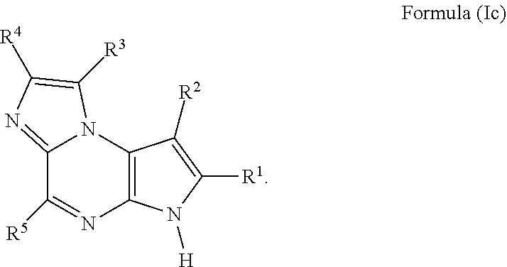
C12=NC([R4])=C([R3])N1C1=C(N=C2[R5])N([H])C([R1])=C1[R2]
